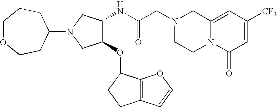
C12=CC([CF3])=CC(=O)N1CCN(CC(NC1C(OC3C4=C(CC3)C=CO4)CN(C3CCOCCC3)C1)=O)C2
